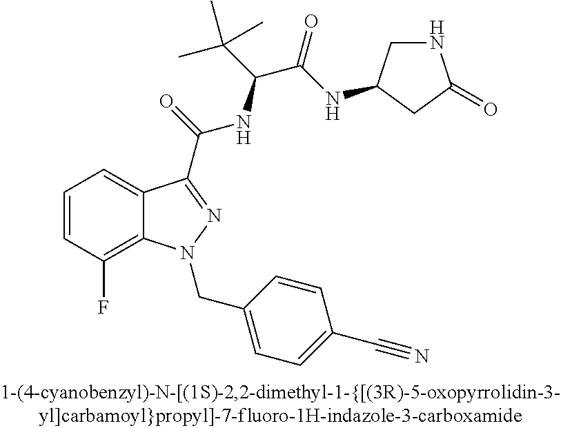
C1=CC(F)=C2C(=C1)C(C(=O)NC(C(C)(C)C)C(=O)NC1CNC(=O)C1)=NN2CC1=CC=C(C#N)C=C1
